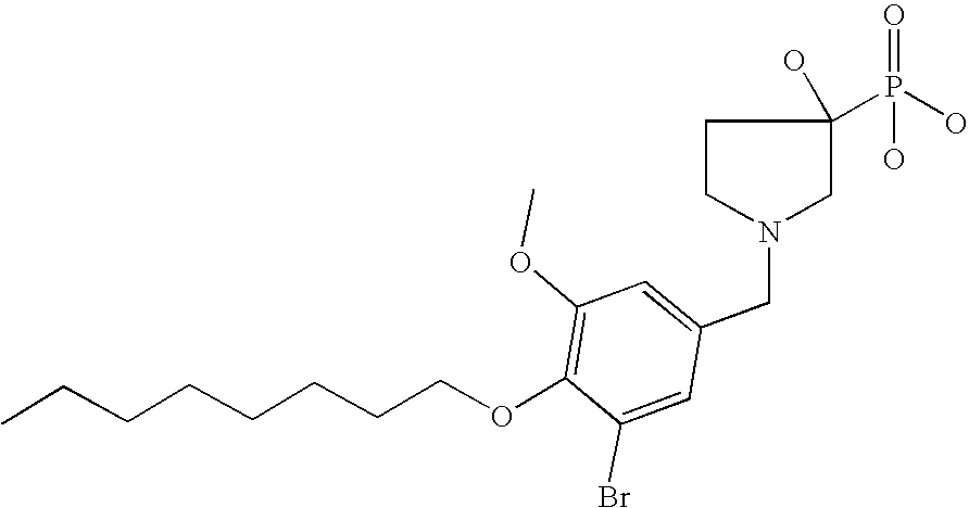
C1(OC)=C(OCCCCCCCC)C(Br)=CC(CN2CC(O)(P(O)(O)=O)CC2)=C1
